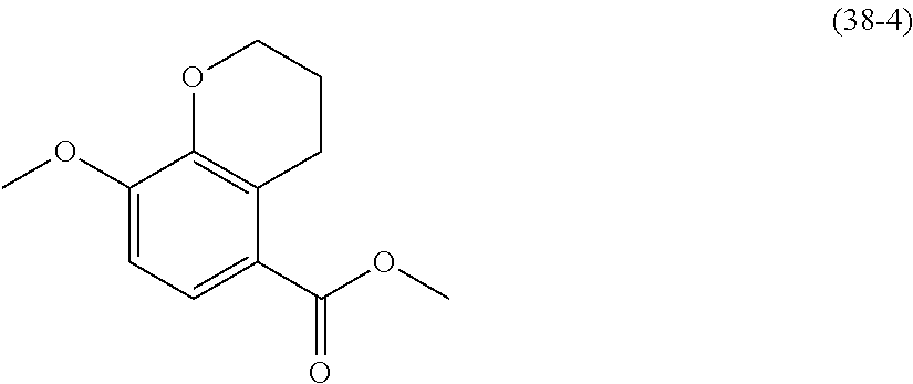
C1(OC)=CC=C(C(OC)=O)C2=C1OCCC2
